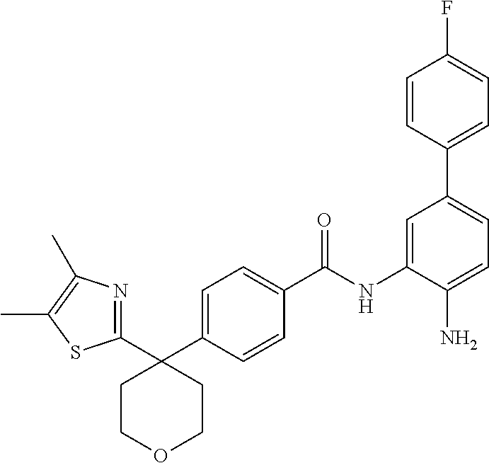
C1(C2=NC(C)=C(C)S2)(C2=CC=C(C(NC3=CC(C4=CC=C(F)C=C4)=CC=C3N)=O)C=C2)CCOCC1
